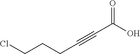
ClCCCC#CC(O)=O
